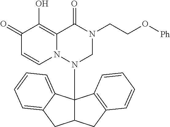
C1(=O)C=CN2C(=C1O)C(=O)N(CCO[Ph])CN2C12C(CC3=C1C=CC=C3)CC1=CC=CC=C21
